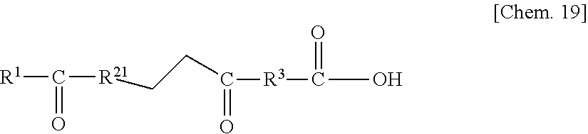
[R1]C(=O)[R21]CCC(=O)[R3]C(O)=O
